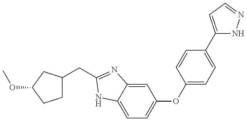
C(C1=NC2=CC(OC3=CC=C(C4=CC=NN4)C=C3)=CC=C2N1)C1CCC(OC)C1
